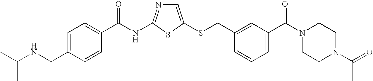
C1=C(SCC2=CC(C(N3CCN(C(=O)C)CC3)=O)=CC=C2)SC(NC(=O)C2=CC=C(CNC(C)C)C=C2)=N1
